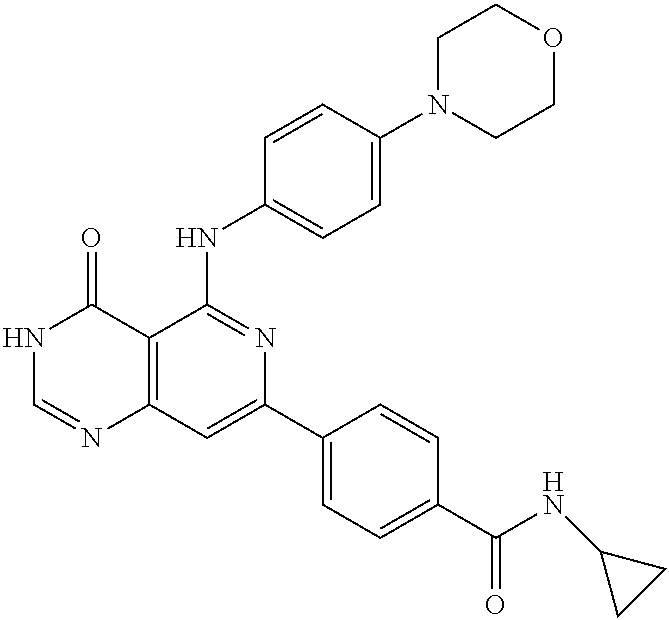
C12=C(C=C(C3=CC=C(C(NC4CC4)=O)C=C3)N=C1NC1=CC=C(N3CCOCC3)C=C1)N=CNC2=O
